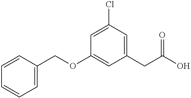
C1=C(Cl)C=C(CC(O)=O)C=C1OCC1=CC=CC=C1
